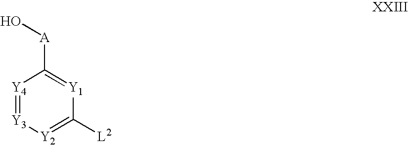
[Y4]1=[Y3][Y2]=C([L2])[Y1]=C1[A]O
